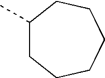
C1(C)CCCCCC1
